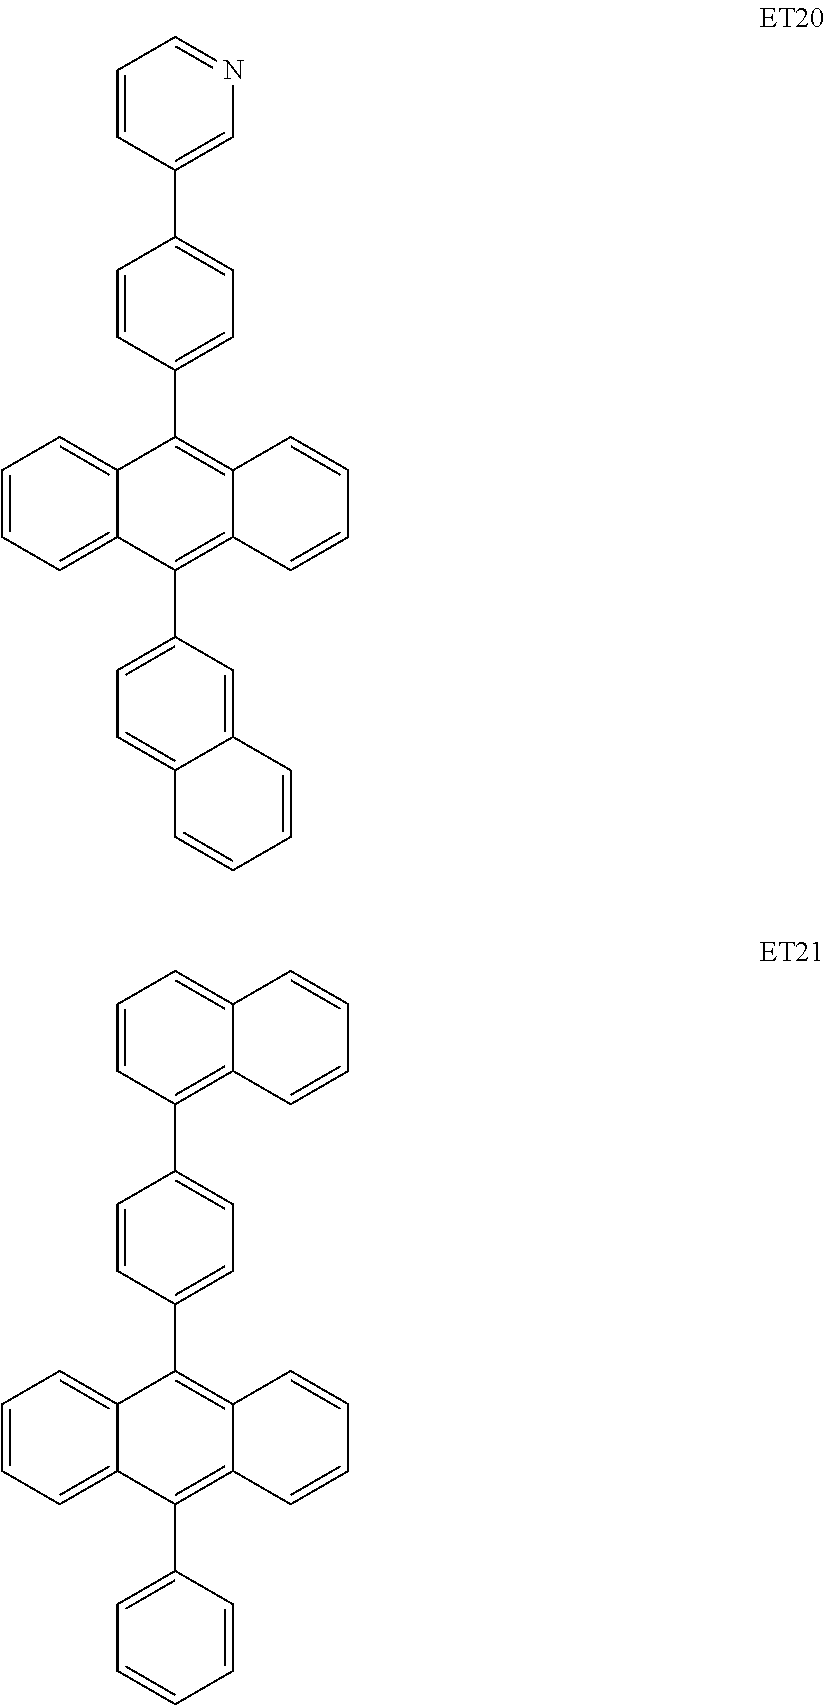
C1(C2=CC=C(C3=C4C(=C(C5=CC=C6C(=C5)C=CC=C6)C5=CC=CC=C35)C=CC=C4)C=C2)=CN=CC=C1.C1(C2=CC=C(C3=C4C(=C(C5=CC=CC=C5)C5=CC=CC=C35)C=CC=C4)C=C2)=C2C(=CC=C1)C=CC=C2
